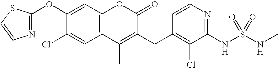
N1=C(OC2=CC3=C(C=C2Cl)C(C)=C(CC2=C(Cl)C(NS(NC)(=O)=O)=NC=C2)C(=O)O3)SC=C1
